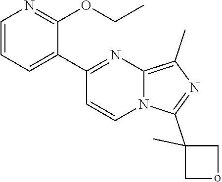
C1(C2(C)CoC2)=NC(C)=C2N=C(C3=CC=CN=C3OCC)C=CN12
